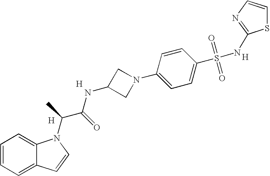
C1=CC=C2C(=C1)N(C(C(NC1CN(C3=CC=C(S(=O)(=O)NC4=NC=CS4)C=C3)C1)=O)C)C=C2.[H].[H].[H]
